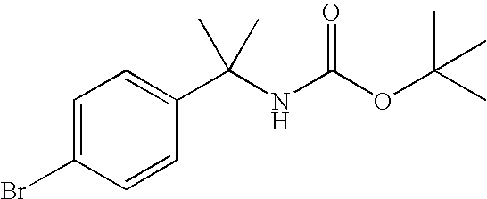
C1=C(Br)C=CC(C(NC(OC(C)(C)C)=O)(C)C)=C1
